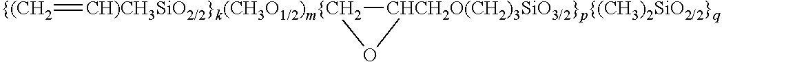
[{(CH2]=[CH)CH3SiO2/2}k(CH3O1/2)m{CH2]1[CHCH2O(CH2)3SiO3/2}p{(CH3)2SiO2/2}q]O1
